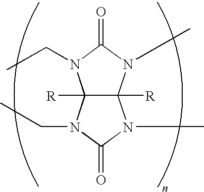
C12([R])C([R])(N(C)C(=O)N1CC)N(C)C(=O)N2CC
